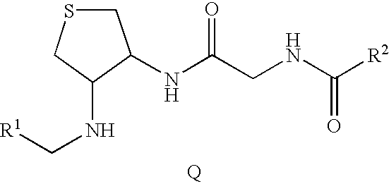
[Q].N(C(CNC([R2])=O)=O)C1CSCC1NC[R1]
